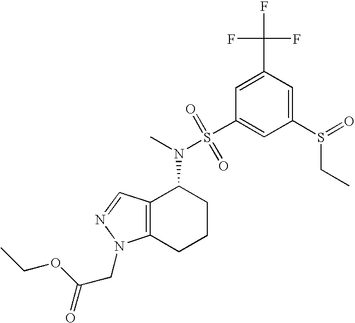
N(C1C2=C(CCC1)N(CC(=O)OCC)N=C2)(S(C1=CC(S(CC)=O)=CC(C(F)(F)F)=C1)(=O)=O)C
